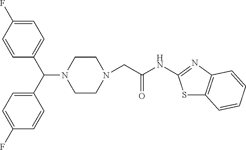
C1CN(CC(NC2=NC3=C(S2)C=CC=C3)=O)CCN1C(C1=CC=C(F)C=C1)C1=CC=C(F)C=C1
